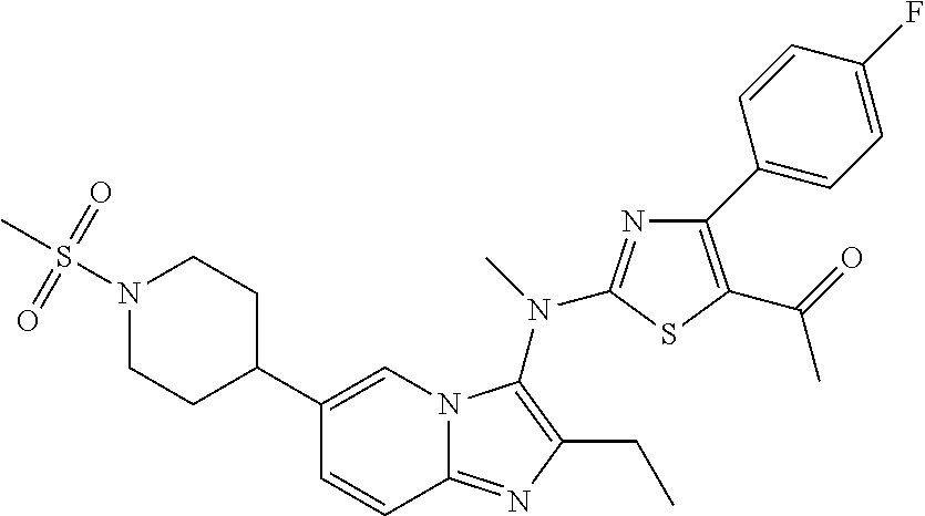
C1(C2CCN(S(=O)(=O)C)CC2)=CN2C(=NC(CC)=C2N(C)C2=NC(C3=CC=C(F)C=C3)=C(C(=O)C)S2)C=C1
